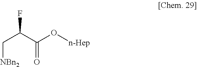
[NBn2]CC(C(=O)O[n-Hep])F
